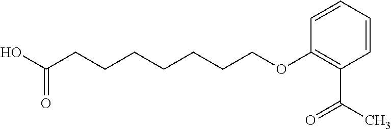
C1=CC=CC(C(=O)C)=C1OCCCCCCCC(O)=O
